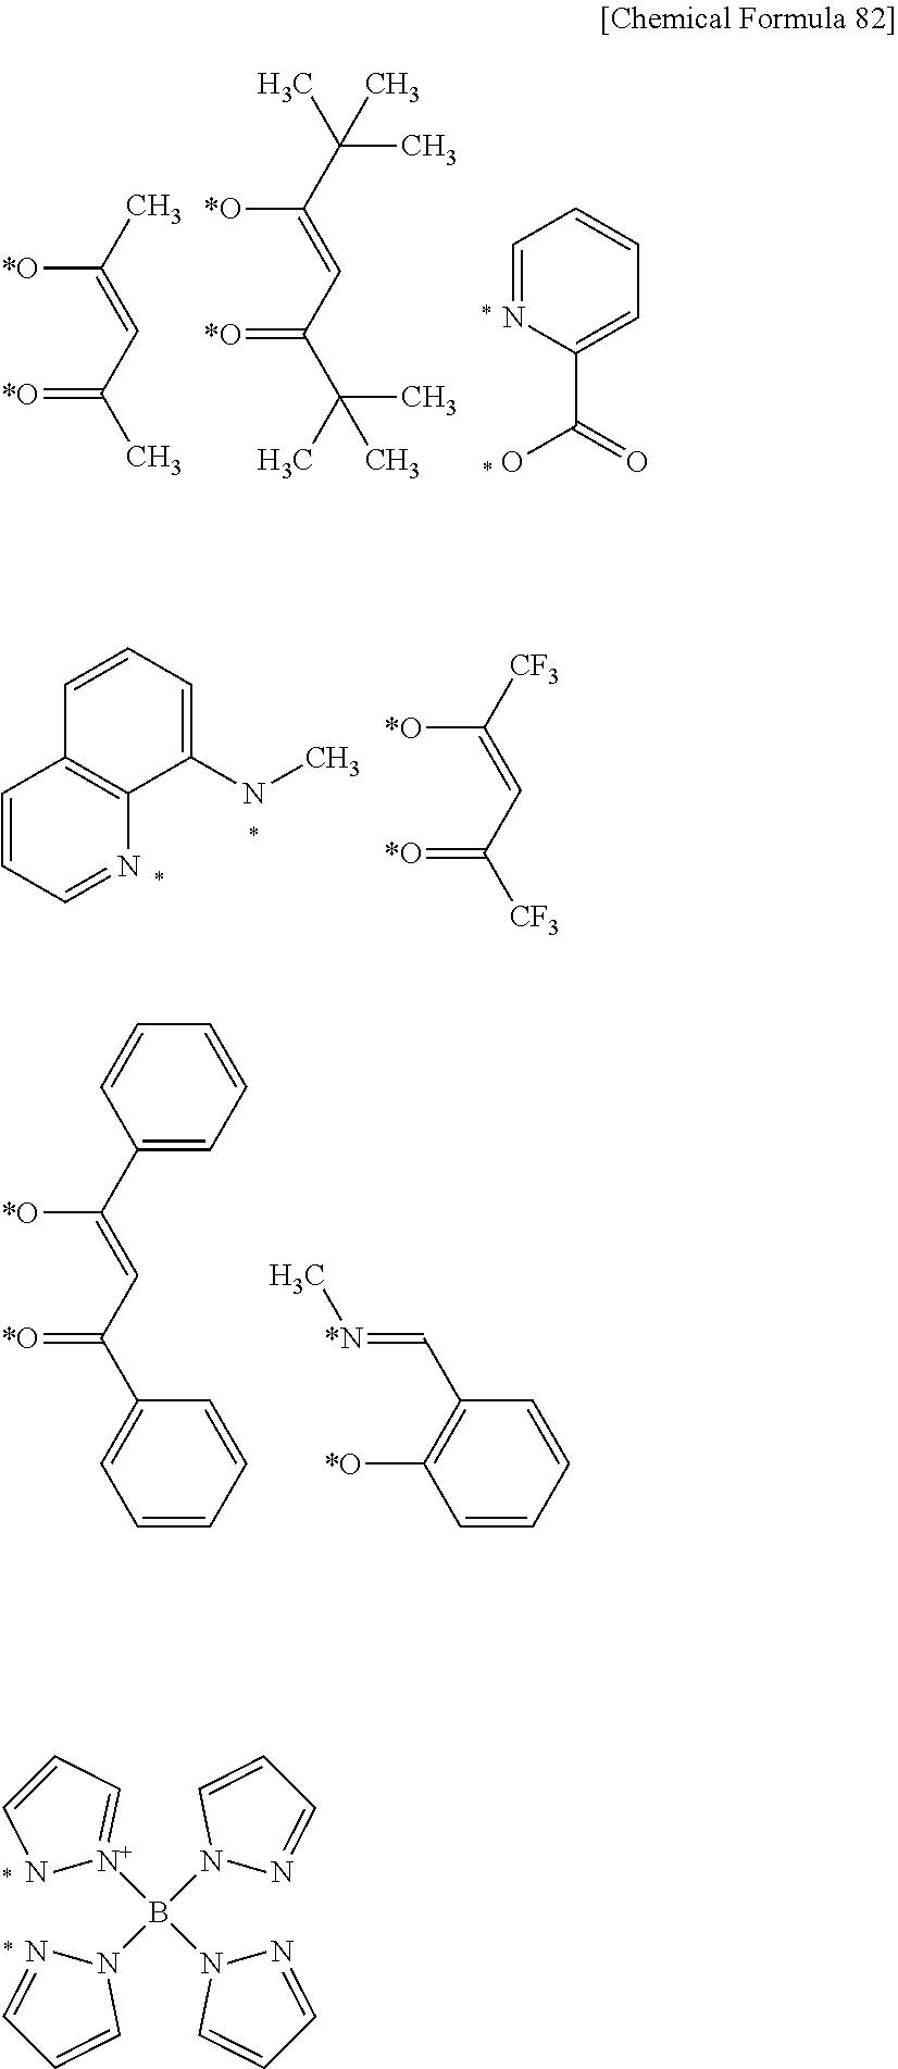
C([*O])(=CC(=[*O])C)C.C([*O])(=CC(=[*O])C(C)(C)C)C(C)(C)C.C1=NC(C(=O)O)=CC=C1.C1=CC=NC2=C1C=CC=C2NC.C([*O])(=CC(=[*O])[CF3])[CF3].C([*O])(=CC(=[*O])C1=CC=CC=C1)C1=CC=CC=C1.[*N](=CC1=C([*O])C=CC=C1)C.B(N1N=CC=C1)([N+]1=CC=CN1)(N1N=CC=C1)N1C=CC=N1
